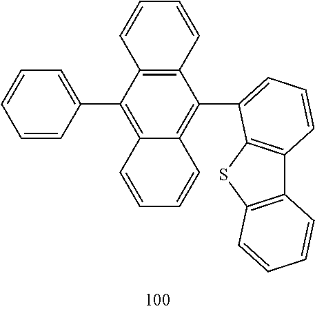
C12=C(C(C3=CC=CC=C3)=C3C(=C1C1=CC=CC4=C1SC1=C4C=CC=C1)C=CC=C3)C=CC=C2
